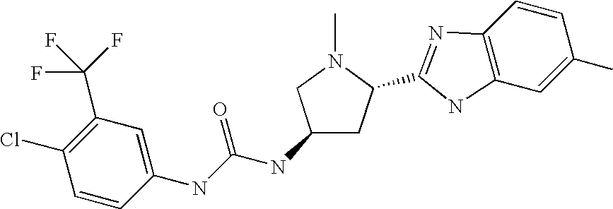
C1(NC(NC2=CC(C(F)(F)F)=C(Cl)C=C2)=O)CC(C2=NC3=C(C=C(C)C=C3)N2)N(C)C1
